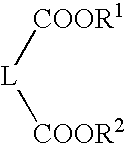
[L]([COOR1])[COOR2]
